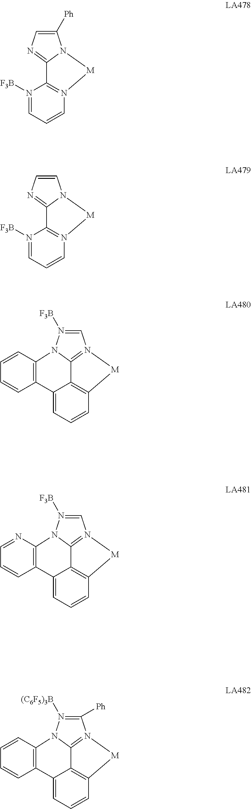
C1=N([F3B])N2C3=N1[M]C1=C3C(=CC=C1)C1=C2C=CC=C1.C1([Ph])=CN=C2N1[M]N1=C2N([F3B])=CC=C1.C1=CN=C2N1[M]N1=C2N([F3B])=CC=C1.C1=N([F3B])N2C3=N1[M]C1=C3C(=CC=C1)C1=C2N=CC=C1.C1([Ph])=N([(C6F5)3B])N2C3=N1[M]C1=C3C(=CC=C1)C1=C2C=CC=C1
